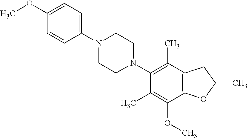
C1(OC)=CC=C(N2CCN(C3=C(C)C4=C(C(OC)=C3C)OC(C)C4)CC2)C=C1
